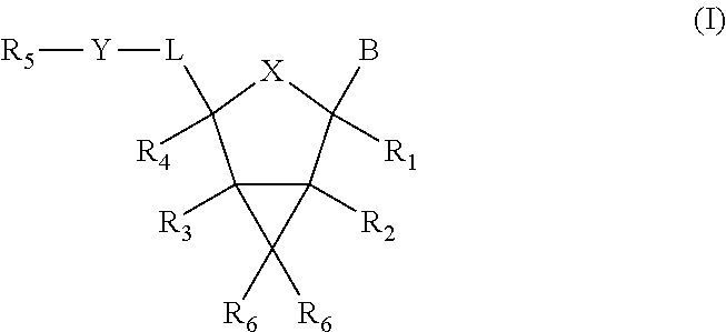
C12([R3])C([R2])(C([R1])(B)[X]C1([R4])[L][Y][R5])C2([R6])[R6]
